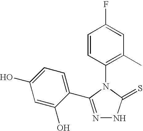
C1(N2C(=S)NN=C2C2=CC=C(O)C=C2O)=C(C)C=C(F)C=C1
